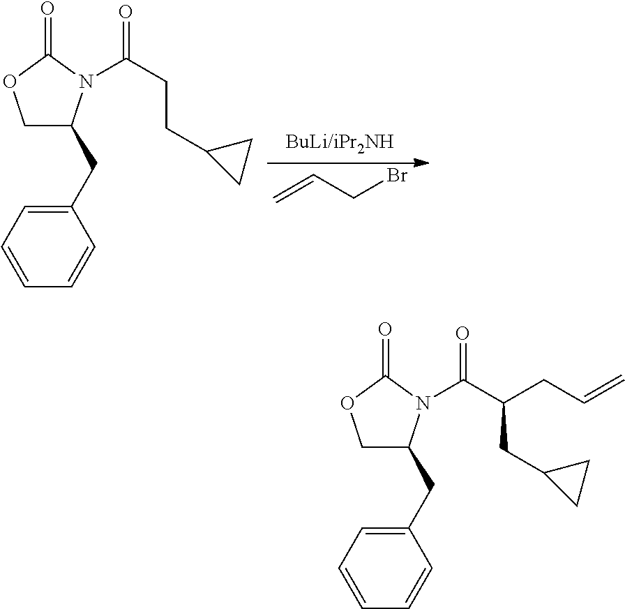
C1(CC2COC(=O)N2C(=O)CCC2CC2)=CC=CC=C1.C=CCBr.C1(CC2COC(=O)N2C(=O)C(CC2CC2)CC=C)=CC=CC=C1
